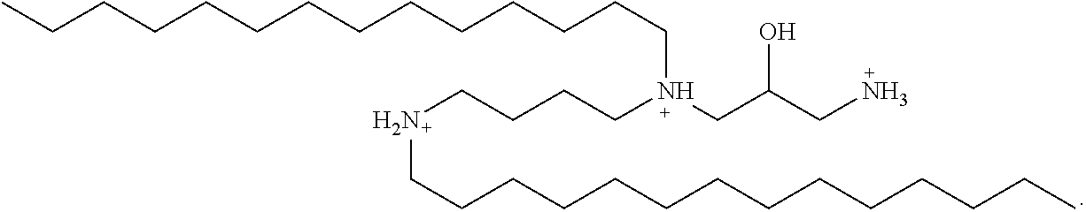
CCCCCCCCCCCCCCN(CC(CN)O)CCCCNCCCCCCCCCCCCCC
